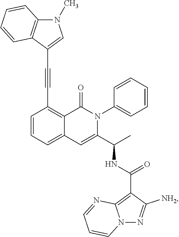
C(C1=C2C(=CC=C1)C=C(C(C)NC(C1=C3N(N=C1[NH2])C=CC=N3)=O)N(C1=CC=CC=C1)C2=O)#CC1=CN(C)C2=C1C=CC=C2
